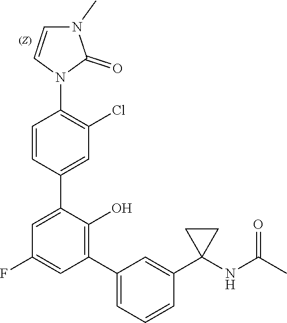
C1=CC(C2=CC(F)=CC(C3=CC=CC(C4(NC(C)=O)CC4)=C3)=C2O)=CC(Cl)=C1N1C(=O)N(C)C=C1
